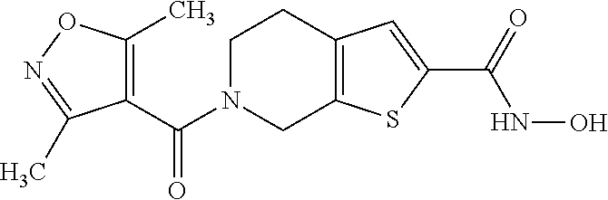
C1(C(N2CC3=C(CC2)C=C(C(=O)NO)S3)=O)=C(C)ON=C1C
